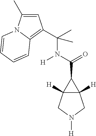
C12([H])C([H])(CN([H])C1)C2C(=O)N([H])C(C)(C)C1=C2N(C(C)=C1)C=CC=C2
